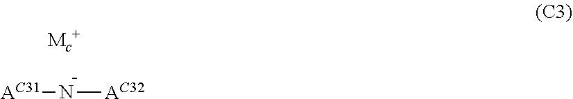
[AC31]N[AC32]
